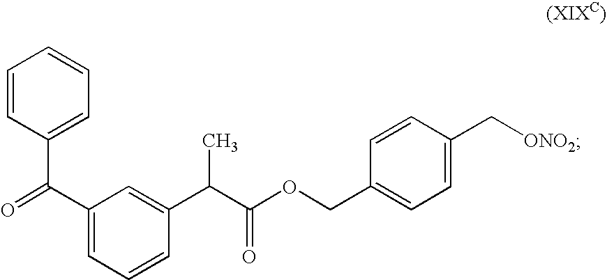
C1(C(C2=CC=CC=C2)=O)=CC=CC(C(C(OCC2=CC=C(C[ONO2])C=C2)=O)C)=C1
